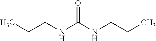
CCCNC(NCCC)=O
